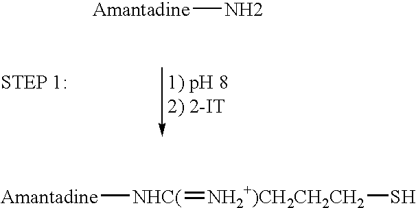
[Amantadine]N.[Amantadine][NHC(]=[NH2+)CH2CH2CH2]S
